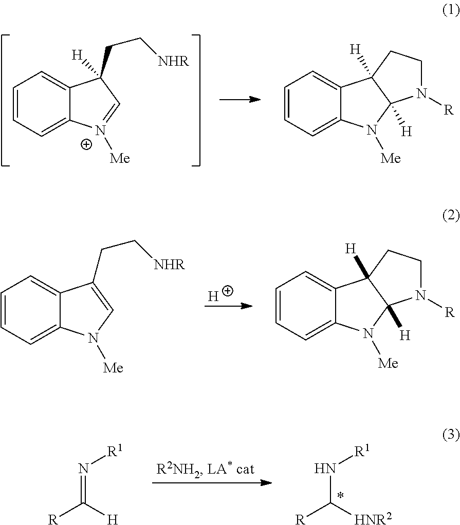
C1=CC=C2C(=C1)C(CC[NHR])([H])C=[N+]2[Me].C1=CC=C2C(=C1)C1([H])C([H])(N2[Me])N([R])CC1.C1=CC=C2C(=C1)C(CC[NHR])=CN2[Me].[H].C1=CC=C2C(=C1)C1([H])C([H])(N2[Me])N([R])CC1.N(=C([H])[R])[R1].N(C([HNR2])[R])[R1]
